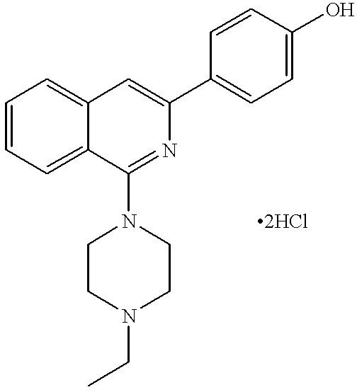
C1=CC=C2C(=C1)C=C(C1=CC=C(O)C=C1)N=C2N1CCN(CC)CC1.[2HCl]
